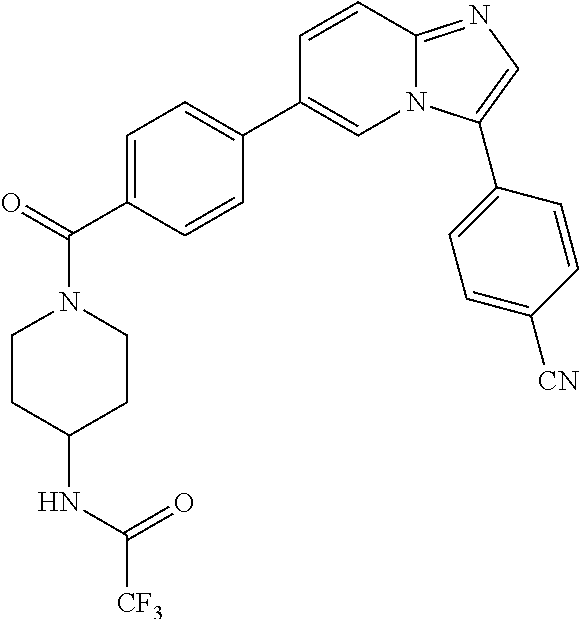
C1=C(C(=O)N2CCC(NC([CF3])=O)CC2)C=CC(C2=CN3C(=NC=C3C3=CC=C([CN])C=C3)C=C2)=C1
